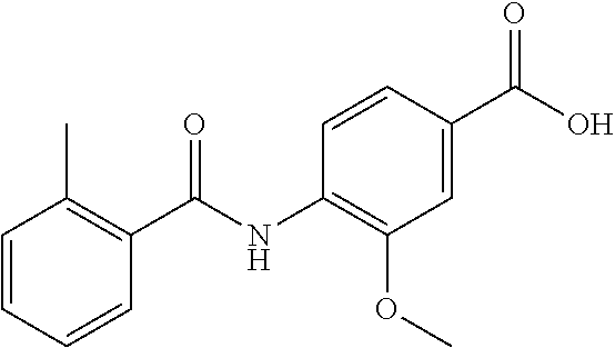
C1=CC=CC(C(NC2=C(OC)C=C(C(O)=O)C=C2)=O)=C1C
